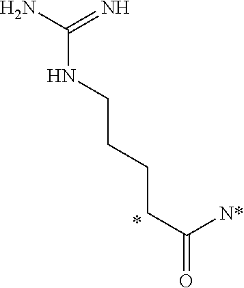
C(NCCCCC(=O)[N*])(N)=N
